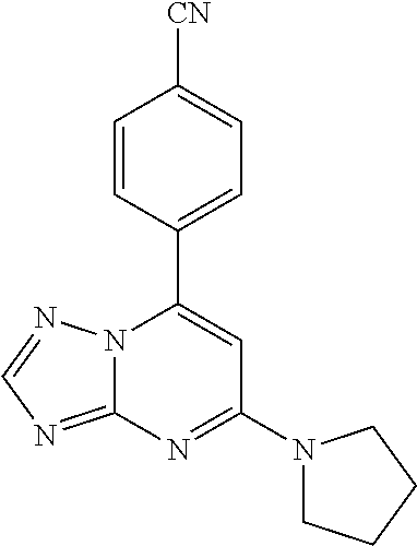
C12=NC=NN1C(C1=CC=C([CN])C=C1)=CC(N1CCCC1)=N2
